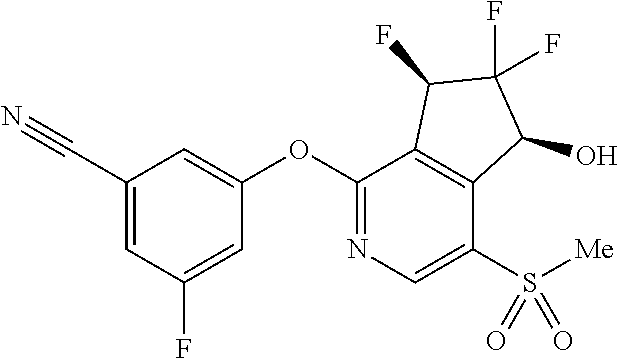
C1(OC2=CC(C#N)=CC(F)=C2)=NC=C(S([Me])(=O)=O)C2=C1C(F)C(F)(F)C2O
